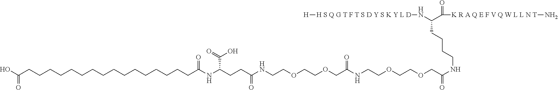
OC(CCCCCCCCCCCCCCCCC(NC(CCC(NCCOCCOCC(NCCOCCOCC(NCCCCC(N[H S Q G T F T S D Y S K Y L D][H])C(=O)[K R A Q E F V Q W L L N T]N)=O)=O)=O)C(O)=O)=O)=O
